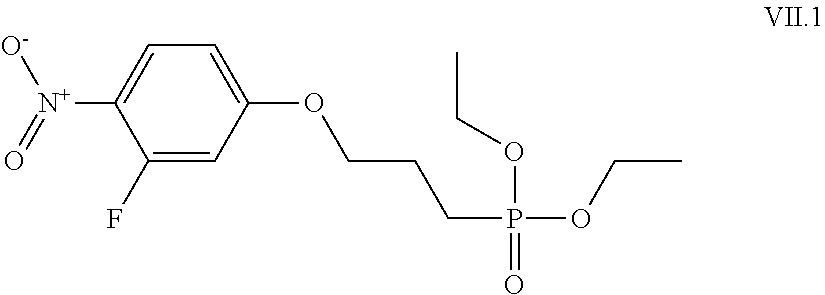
C1(F)=CC(OCCCP(OCC)(OCC)=O)=CC=C1[N+](=O)[O-]
